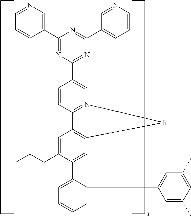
C(C1=CC2=C(C=C1C1=CC=CC=C1C1=CC(C)=CC(C)=C1)[Ir]N1=C2C=CC(C2=NC(C3=CC=CN=C3)=NC(C3=CN=CC=C3)=N2)=C1)C(C)C
